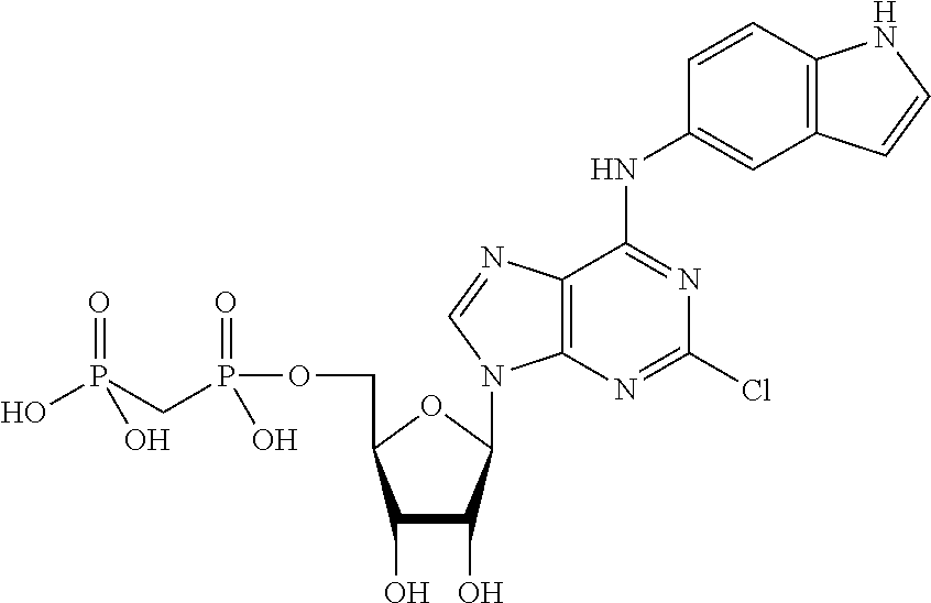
C1(O)C(O)C(N2C3=C(C(NC4=CC5=C(C=C4)NC=C5)=NC(Cl)=N3)N=C2)OC1COP(CP(=O)(O)O)(=O)O
